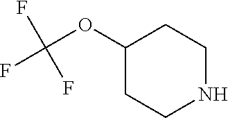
C1(OC(F)(F)F)CCNCC1
